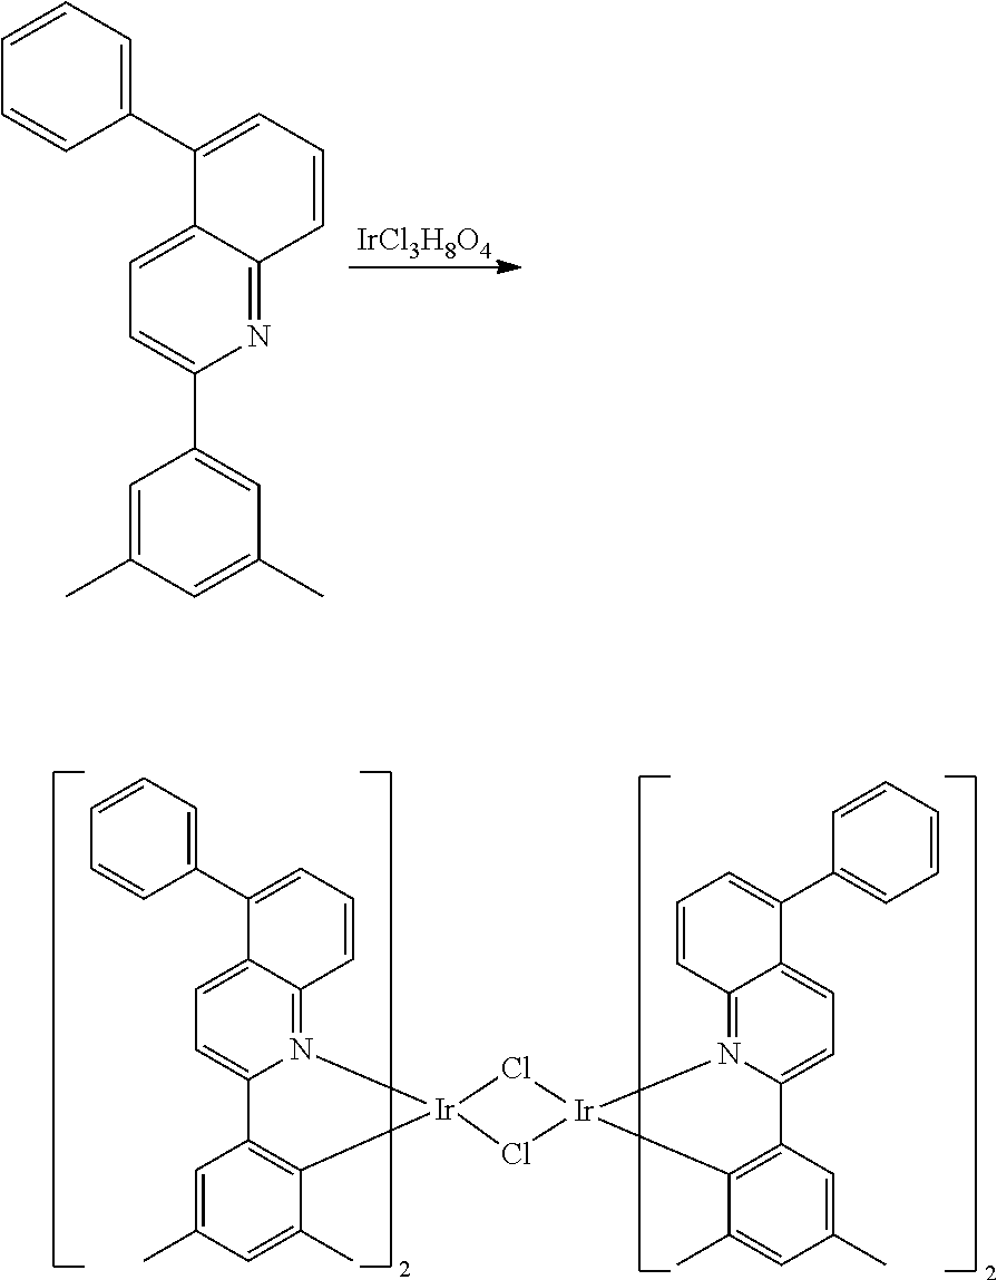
C1(C2=CC=CC=C2)=CC=CC2=N3C(=CC=C12)C1=C(C(C)=CC(C)=C1)[Ir]31Cl[Ir]2(Cl1)N1=C3C=CC=C(C4=CC=CC=C4)C3=CC=C1C1=C2C(C)=CC(C)=C1.[IrCl3H8O4].C1(C2=CC=CC=C2)=CC=CC2=NC(C3=CC(C)=CC(C)=C3)=CC=C12
